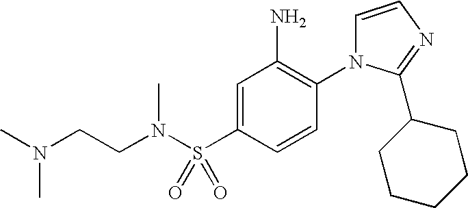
C1=C(S(N(CCN(C)C)C)(=O)=O)C=CC(N2C=CN=C2C2CCCCC2)=C1N
